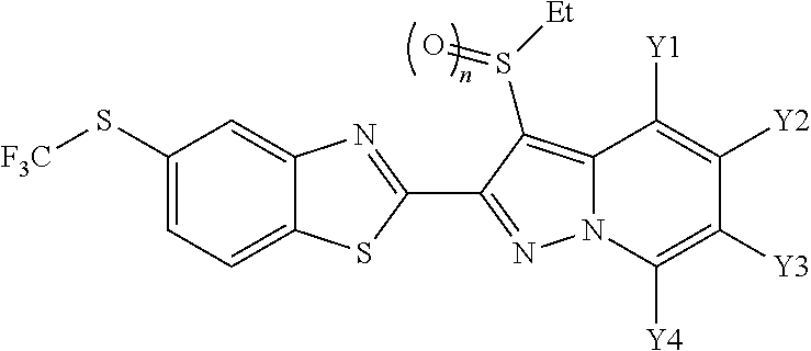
C12=CC=C(S[F3C])C=C1N=C(C1=NN3C(=C1S([Et])=O)C([Y1])=C([Y2])C([Y3])=C3[Y4])S2
